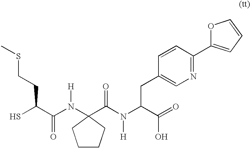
SC(C(N([H])C1(C(N(C(C(=O)O)CC2=CN=C(C3=CC=CO3)C=C2)[H])=O)CCCC1)=O)CCSC
